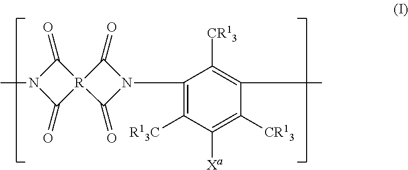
CN1C(=O)[R]2(C1=O)C(=O)N(C1=C([R13C])C([Xa])=C([CR13])C(C)=C1[CR13])C2=O
